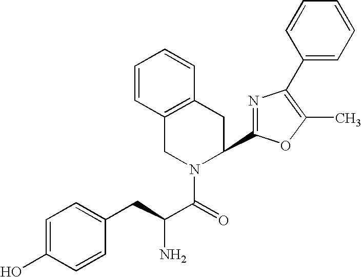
C1=C(O)C=CC(CC(C(=O)N2C(C3=NC(C4=CC=CC=C4)=C(C)O3)CC3=C(C2)C=CC=C3)N)=C1
